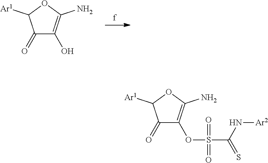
C1(=O)C(O)=C(N)OC1[Ar1].C1(=O)C(OS(=O)(=O)C(N[Ar2])=S)=C(N)OC1[Ar1]
